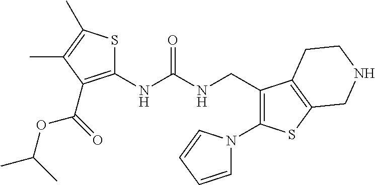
C1(NC(NCC2=C(N3C=CC=C3)SC3=C2CCNC3)=O)=C(C(OC(C)C)=O)C(C)=C(C)S1
